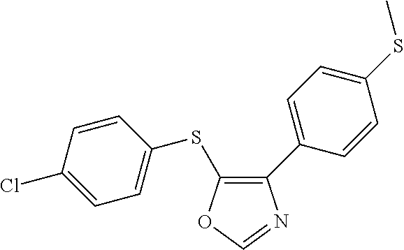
C1=C(Cl)C=CC(SC2=C(C3=CC=C(SC)C=C3)N=CO2)=C1
